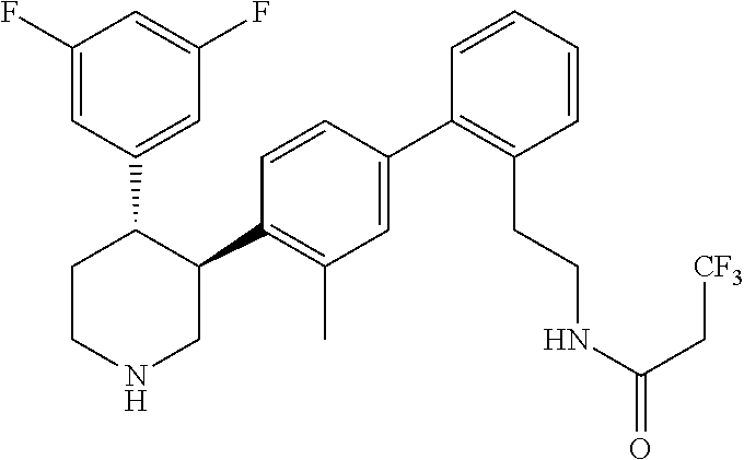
C1(F)=CC(C2CCNCC2C2=C(C)C=C(C3=C(CCNC(=O)C[CF3])C=CC=C3)C=C2)=CC(F)=C1
